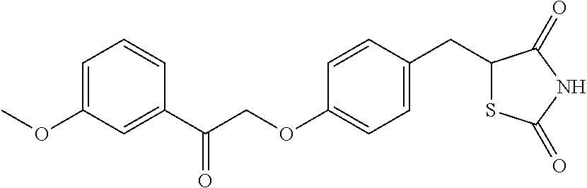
C1(CC2=CC=C(OCC(C3=CC(OC)=CC=C3)=O)C=C2)SC(=O)NC1=O
